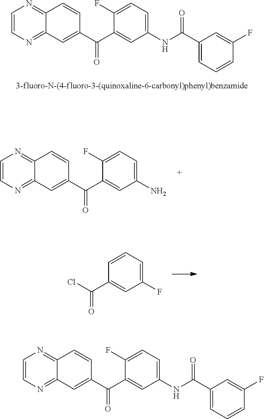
C1=CN=C2C(=N1)C=CC(C(C1=CC(NC(C3=CC=CC(F)=C3)=O)=CC=C1F)=O)=C2.C1=CN=C2C(=N1)C=CC(C(C1=CC(NC(C3=CC=CC(F)=C3)=O)=CC=C1F)=O)=C2.C1=CN=C2C(=N1)C=CC(C(C1=CC(N)=CC=C1F)=O)=C2.ClC(C1=CC(F)=CC=C1)=O
